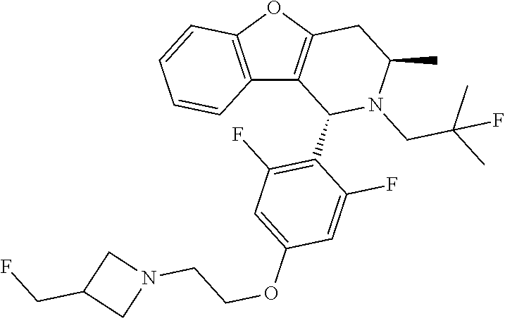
C12=C(OC3=C1C(C1=C(F)C=C(OCCN4CC(CF)C4)C=C1F)N(CC(C)(C)F)C(C)C3)C=CC=C2
